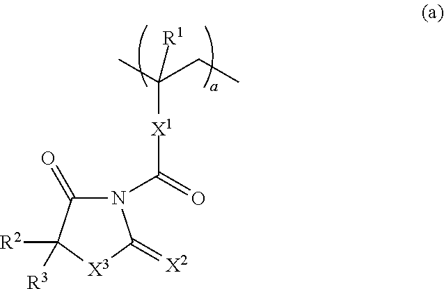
N1(C(=O)[X1]C(CC)(C)[R1])C(=O)C([R2])([R3])[X3]C1=[X2]
